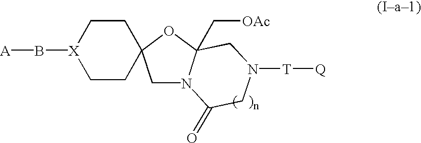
[X]1(B[A])CCC2(CC1)CN1C(C[OAc])(O2)CN([T][Q])CC1=O
